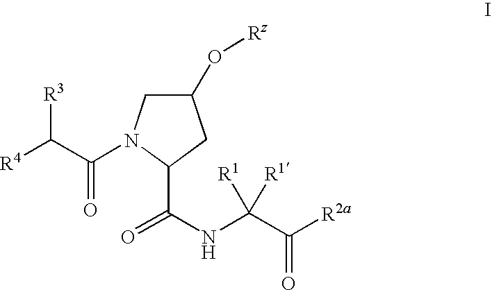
C1(O[Rz])CN(C(C([R4])[R3])=O)C(C(=O)NC(C([R2a])=O)([R1])[R1])C1
